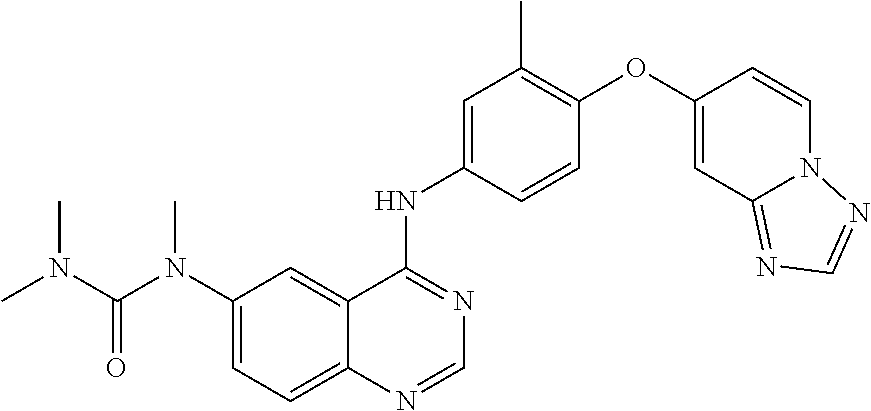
C12=CC=C(N(C(N(C)C)=O)C)C=C1C(NC1=CC(C)=C(OC3=CC4=NC=NN4C=C3)C=C1)=NC=N2
